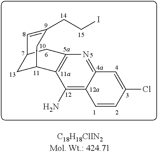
C1=CC(Cl)=CC2=NC3=C(C(N)=C12)C1CC(C=C(CCI)C1)C3
